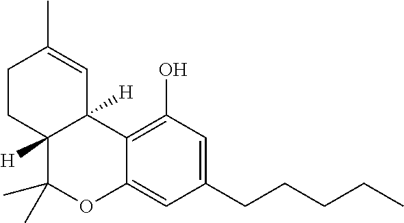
C12([H])C(C)(C)OC3=CC(CCCCC)=CC(O)=C3C1([H])C=C(C)CC2
